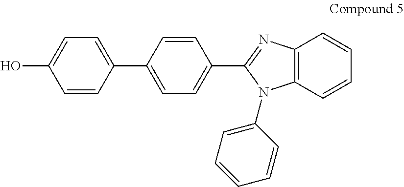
OC1=CC=C(C2=CC=C(C3=NC4=C(C=CC=C4)N3C3=CC=CC=C3)C=C2)C=C1
